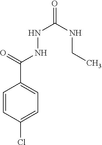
C1=CC(Cl)=CC=C1C(=O)NNC(=O)NCC
